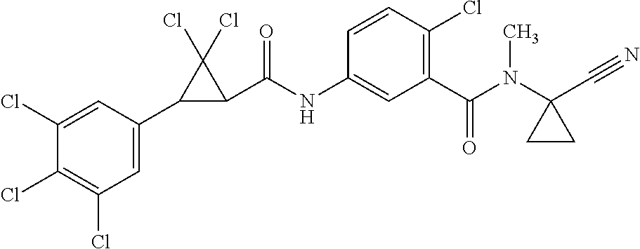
C1(C2C(C(NC3=CC(C(N(C4(C#N)CC4)C)=O)=C(Cl)C=C3)=O)C2(Cl)Cl)=CC(Cl)=C(Cl)C(Cl)=C1
